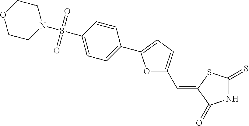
C1CN(S(C2=CC=C(C3=CC=C(C=C4SC(=S)NC4=O)O3)C=C2)(=O)=O)CCO1
